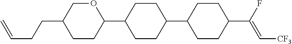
C1CC(C2CCC(C3CCC(C(F)=C[CF3])CC3)CC2)OCC1CCC=C
